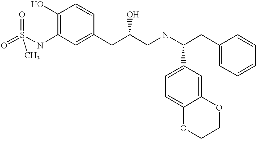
O=S(NC1=C(O)C=CC(CC(CNC(CC2=CC=CC=C2)C2=CC=C3C(=C2)OCCO3)O)=C1)(=O)C
